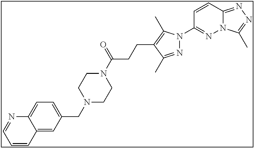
N12C(=NN=C1C)C=CC(N1N=C(C)C(CCC(N3CCN(CC4=CC=C5C(=C4)C=CC=N5)CC3)=O)=C1C)=N2
